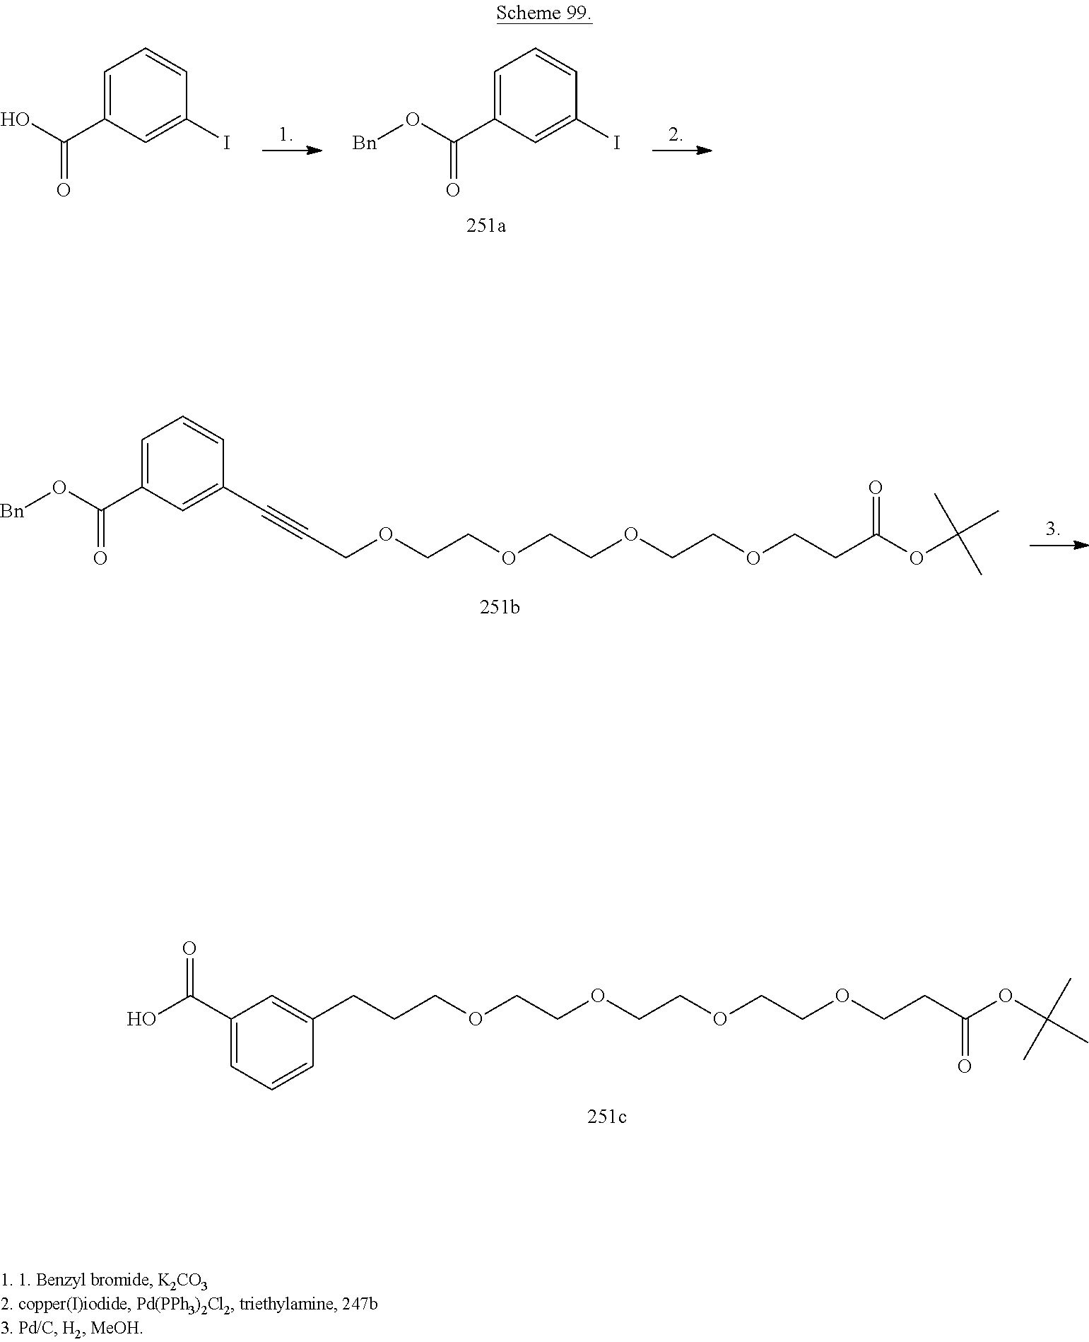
C1=C(C(O[Bn])=O)C=C(I)C=C1.C1=C(C(O)=O)C=C(I)C=C1.C1=C(C(O[Bn])=O)C=C(C#CCOCCOCCOCCOCCC(OC(C)(C)C)=O)C=C1.C1=C(C(O)=O)C=C(CCCOCCOCCOCCOCCC(=O)OC(C)(C)C)C=C1
